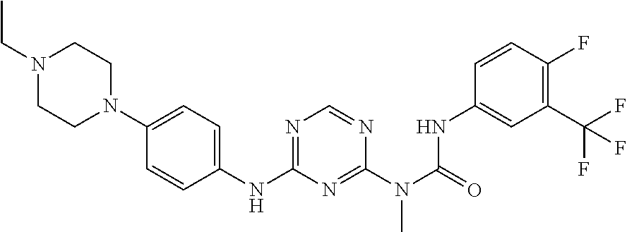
C1=C(N2CCN(CC)CC2)C=CC(NC2=NC=NC(N(C(NC3=CC(C(F)(F)F)=C(F)C=C3)=O)C)=N2)=C1
